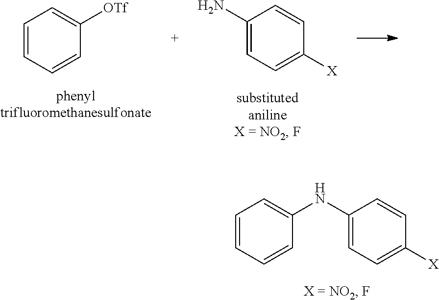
C1=CC=CC(NC2=CC=C([X])C=C2)=C1.C1=CC=CC([OTf])=C1.C1(N)=CC=C([X])C=C1
